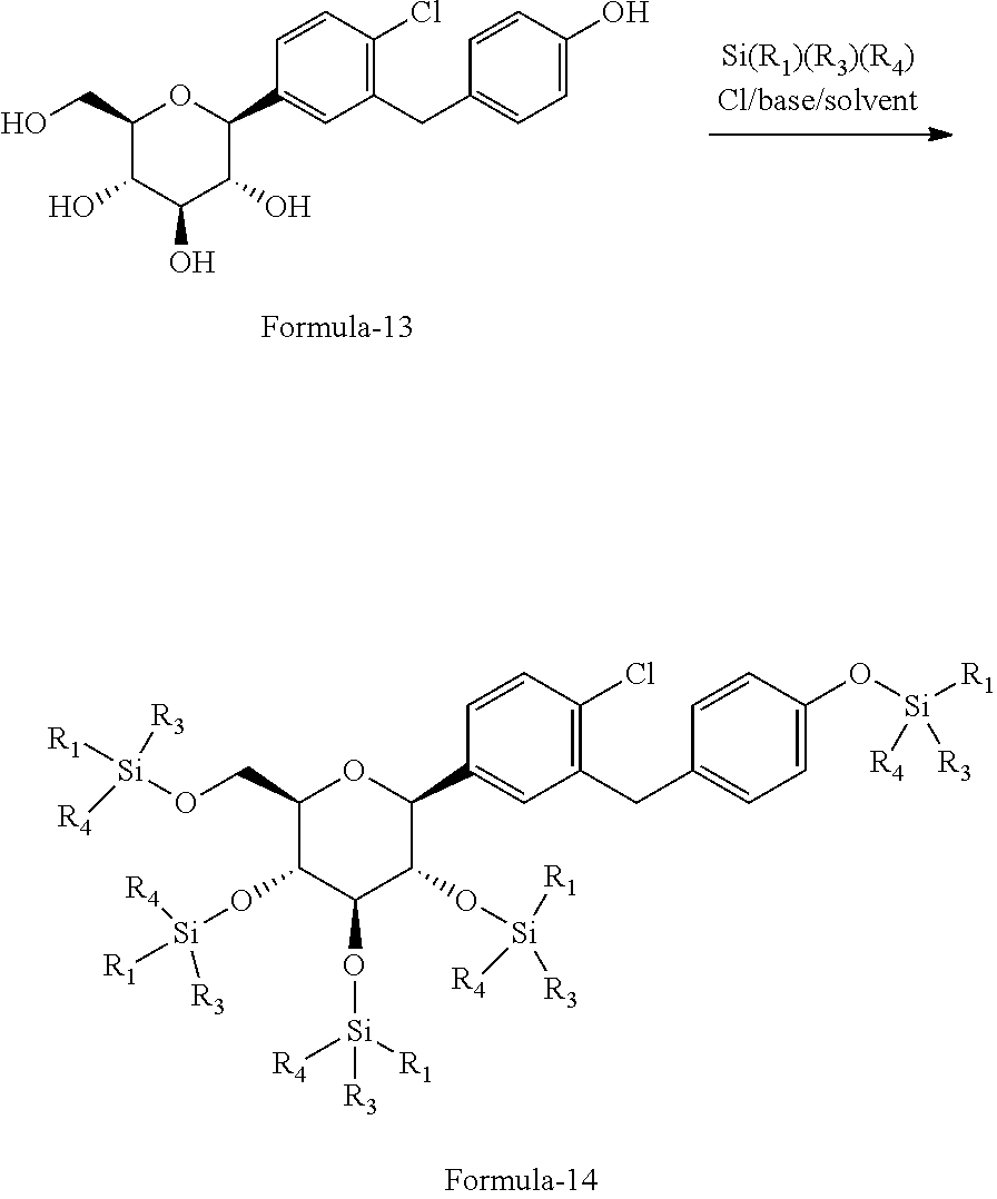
C1(CC2=CC=C(O)C=C2)=C(Cl)C=CC(C2OC(CO)C(O)C(O)C2O)=C1.C1(CC2=CC=C(O[Si]([R1])([R3])[R4])C=C2)=C(Cl)C=CC(C2OC(CO[Si]([R1])([R3])[R4])C(O[Si]([R1])([R3])[R4])C(O[Si]([R4])([R1])[R3])C2O[Si]([R1])([R4])[R3])=C1
